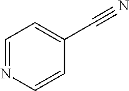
C1=NC=CC(C#N)=C1
